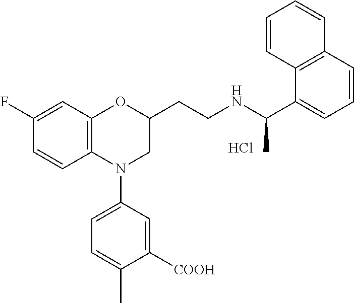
Cl.C1(F)=CC2=C(C=C1)N(C1=CC=C(C)C([COOH])=C1)CC(CCNC(C1=CC=CC3=C1C=CC=C3)C)O2
